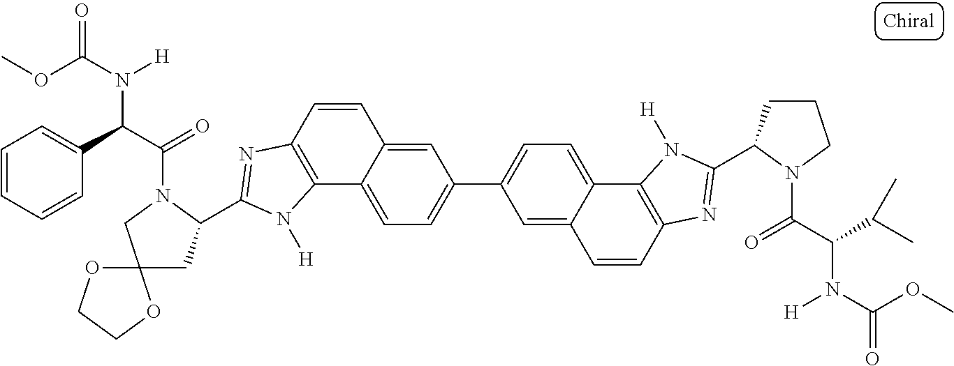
C12=CC=C(C3=CC=C4C(=C3)C=CC3=C4N([H])C(C4CCCN4C(C(C(C)C)N(C(OC)=O)[H])=O)=N3)C=C1C=CC1=C2N([H])C(C2CC3(CN2C(C(C2=CC=CC=C2)N([H])C(OC)=O)=O)OCCO3)=N1
